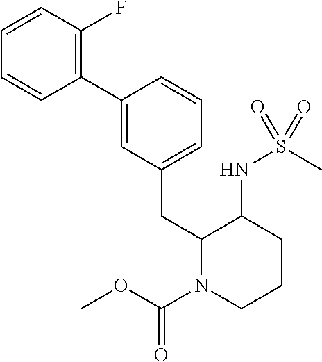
C1(C2=CC(CC3N(C(OC)=O)CCCC3NS(C)(=O)=O)=CC=C2)=C(F)C=CC=C1
